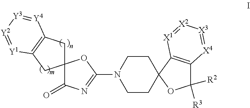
C12(CC3=C(C1)[Y1]=[Y2][Y3]=[Y4]3)C(=O)N=C(N1CCC3(C4=C(C([R3])([R2])O3)[X4]=[X3][X2]=[X1]4)CC1)O2
